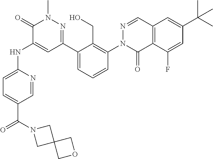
C1=NC(NC2=CC(C3=CC=CC(N4C(=O)C5=C(C=N4)C=C(C(C)(C)C)C=C5F)=C3CO)=NN(C)C2=O)=CC=C1C(N1CC2(C1)COC2)=O
